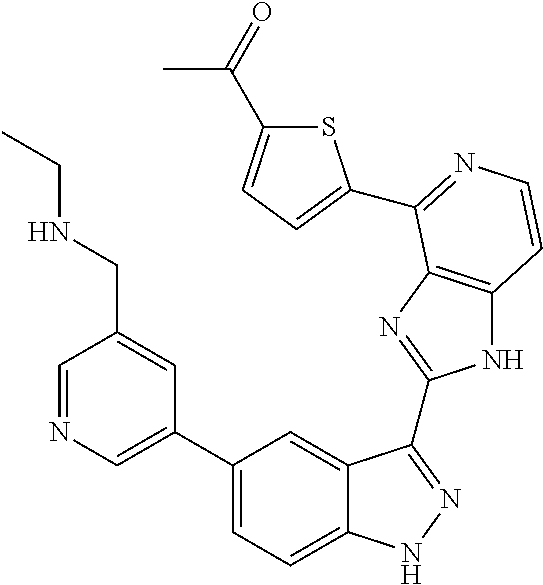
C1(C2=CN=CC(CNCC)=C2)=CC=C2C(=C1)C(C1=NC3=C(N1)C=CN=C3C1=CC=C(C(=O)C)S1)=NN2
